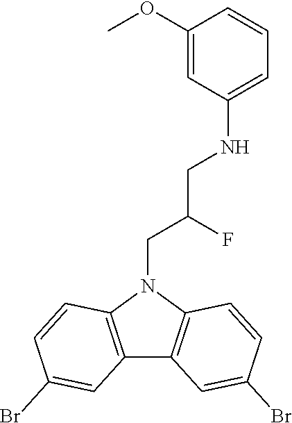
C1(OC)=CC(NCC(CN2C3=C(C4=C2C=CC(Br)=C4)C=C(Br)C=C3)F)=CC=C1
